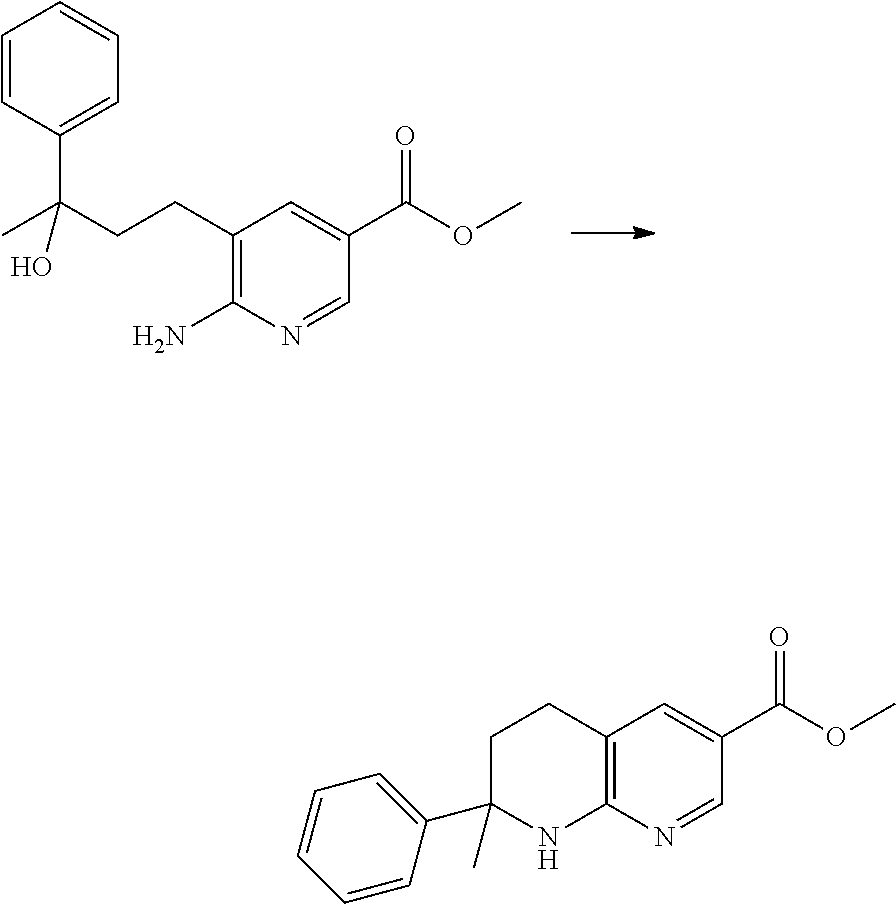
C1(CCC(C)(C2=CC=CC=C2)O)=C(N)N=CC(C(OC)=O)=C1.C12=C(N=CC(C(OC)=O)=C1)NC(C1=CC=CC=C1)(C)CC2
